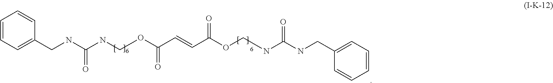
C1=CC=C(CNC(NCOC(C=CC(=O)OCNC(=O)NCC2=CC=CC=C2)=O)=O)C=C1
